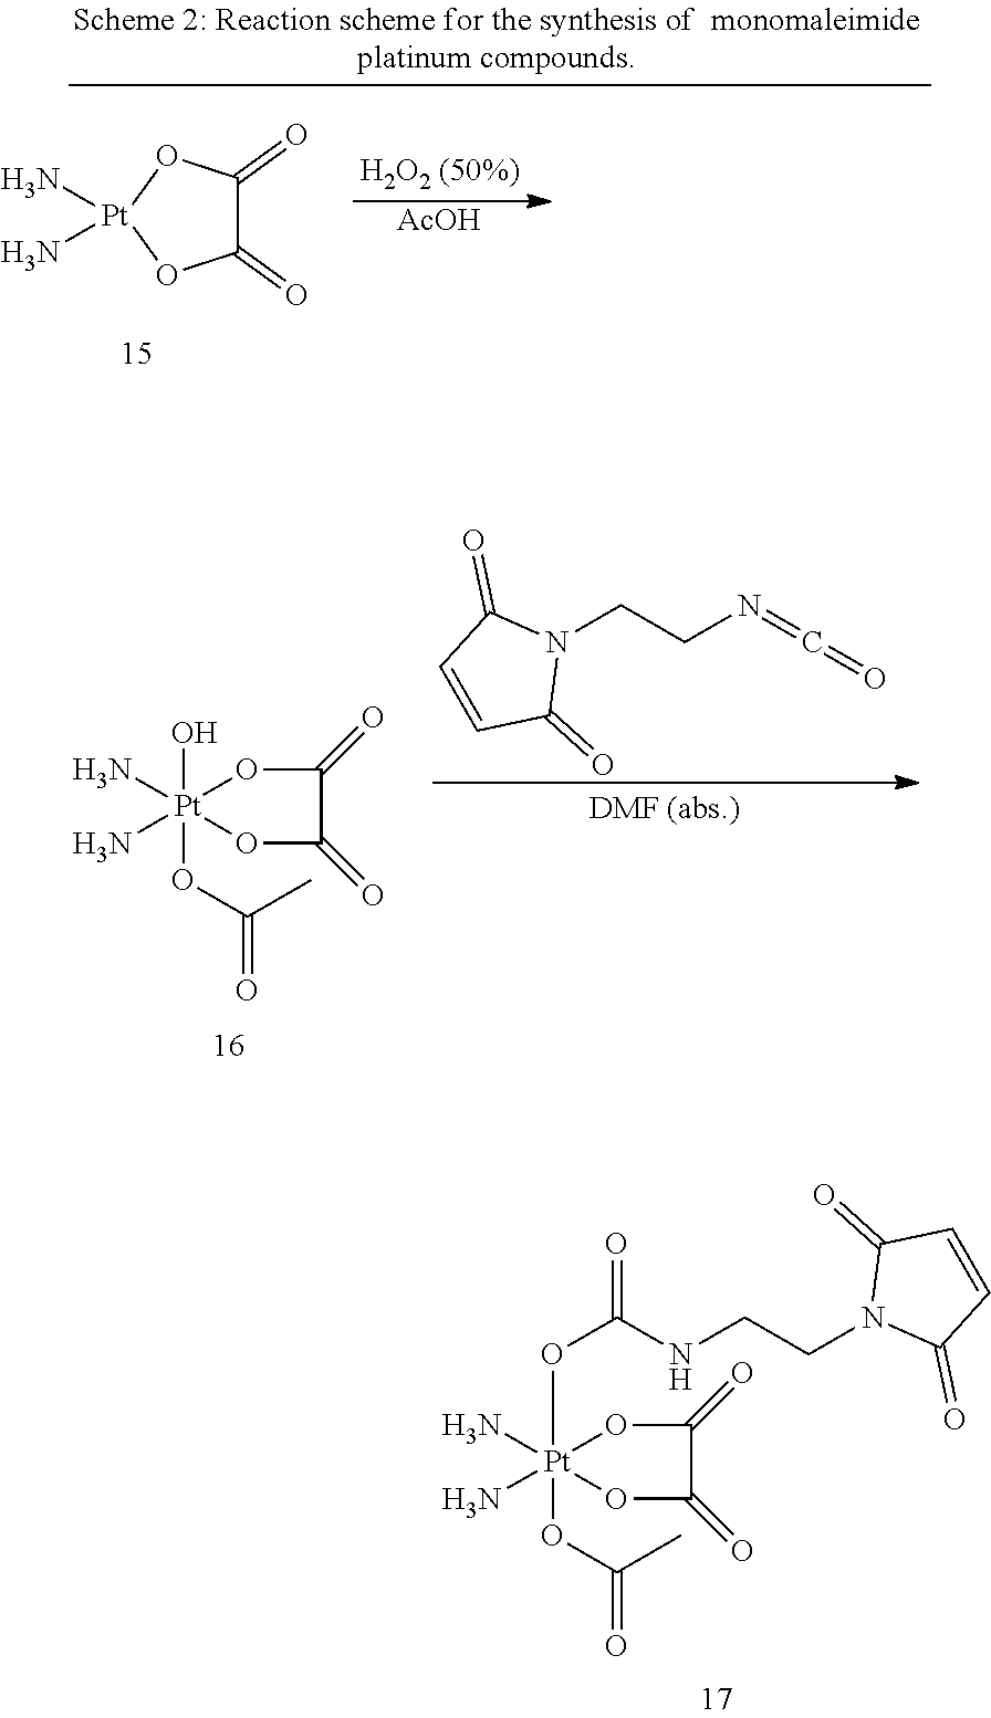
C1(=O)C(=O)O[Pt](N)(N)O1.[AcOH].O[Pt]1(N)(N)(OC(C)=O)OC(=O)C(=O)O1.N1(CCN=C=O)C(=O)C=CC1=O.O(C(NCCN1C(=O)C=CC1=O)=O)[Pt]1(OC(C)=O)(N)(N)OC(=O)C(=O)O1
